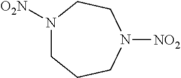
N1([O2N])CCCN([NO2])CC1
